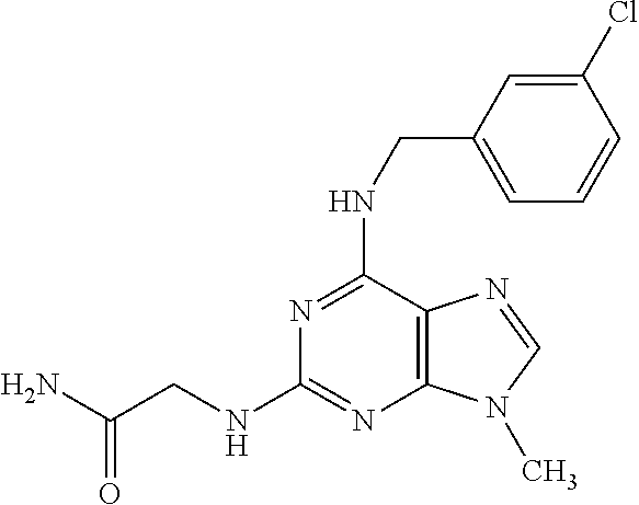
C(N)(CNC1=NC2=C(C(NCC3=CC=CC(Cl)=C3)=N1)N=CN2C)=O
